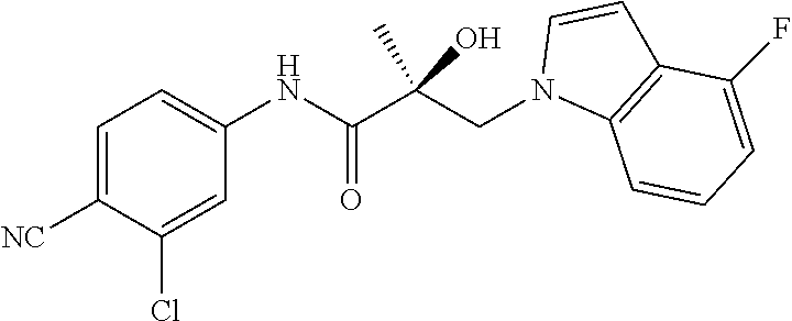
C1=C([NC])C(Cl)=CC(NC(C(CN2C3=C(C=C2)C(F)=CC=C3)(C)O)=O)=C1
